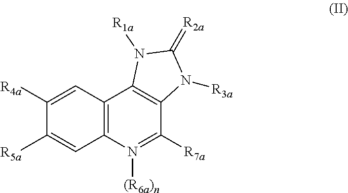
C12=C(N([(R6a)n])=C([R7a])C3=C1N([R1a])C(=[R2a])N3[R3a])C=C([R5a])C([R4a])=C2
